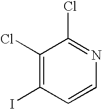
C1(Cl)=C(I)C=CN=C1Cl
